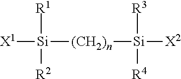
[X1][Si]([(CH2)n][Si]([X2])([R3])[R4])([R1])[R2]
